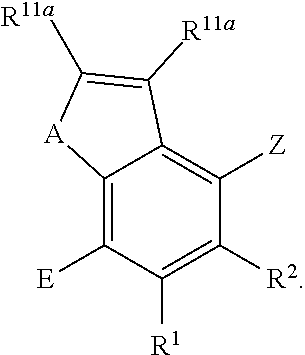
C12=C([E])C([R1])=C([R2])C([Z])=C1C([R11a])=C([R11a])[A]2
